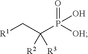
O=P([OH])(C(C[R1])([R2])[R3])O
